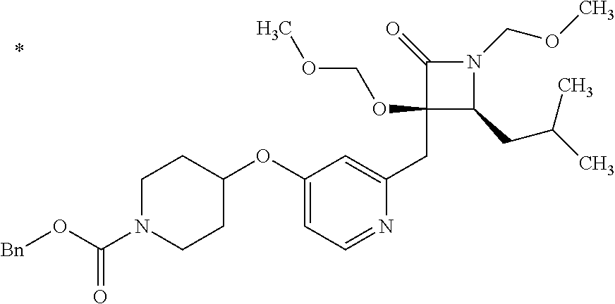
C1(CC2=CC(OC3CCN(C(O[Bn])=O)CC3)=CC=N2)(OCOC)C(CC(C)C)N(COC)C1=O
